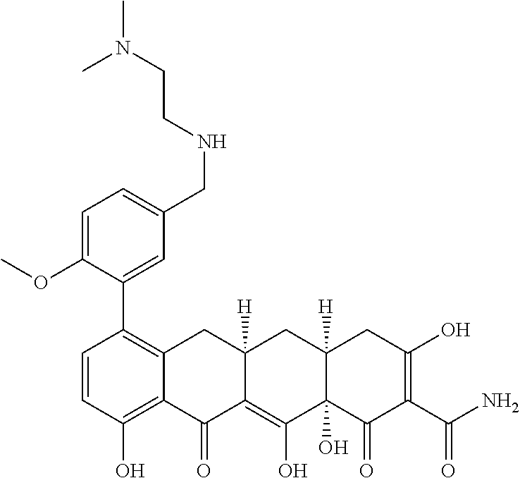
C1=CC(O)=C2C(=C1C1=CC(CNCCN(C)C)=CC=C1OC)CC1([H])C(=C(O)C3(O)C([H])(C1)CC(O)=C(C(N)=O)C3=O)C2=O
